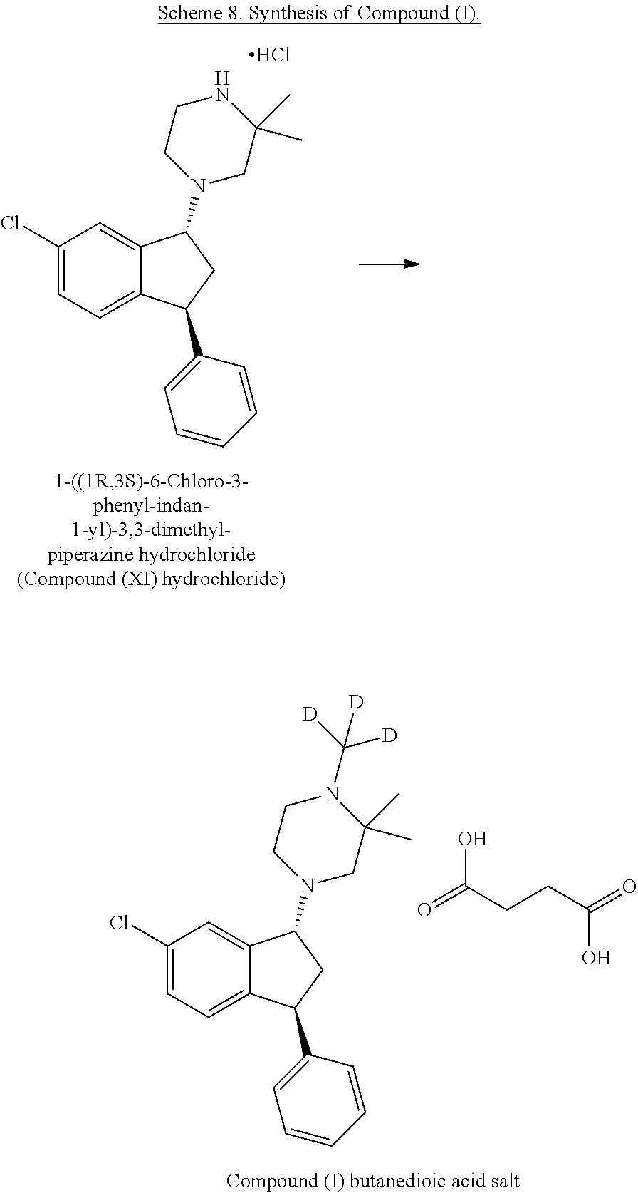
C1(Cl)=CC=C2C(=C1)C(N1CC(C)(C)NCC1)CC2C1=CC=CC=C1.Cl.C1(Cl)=CC=C2C(=C1)C(N1CC(C)(C)N(C([D])([D])[D])CC1)CC2C1=CC=CC=C1.O=C(O)CCC(O)=O
